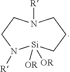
[Si]1([OR])([OR])N([R])CCN([R])CCC1
